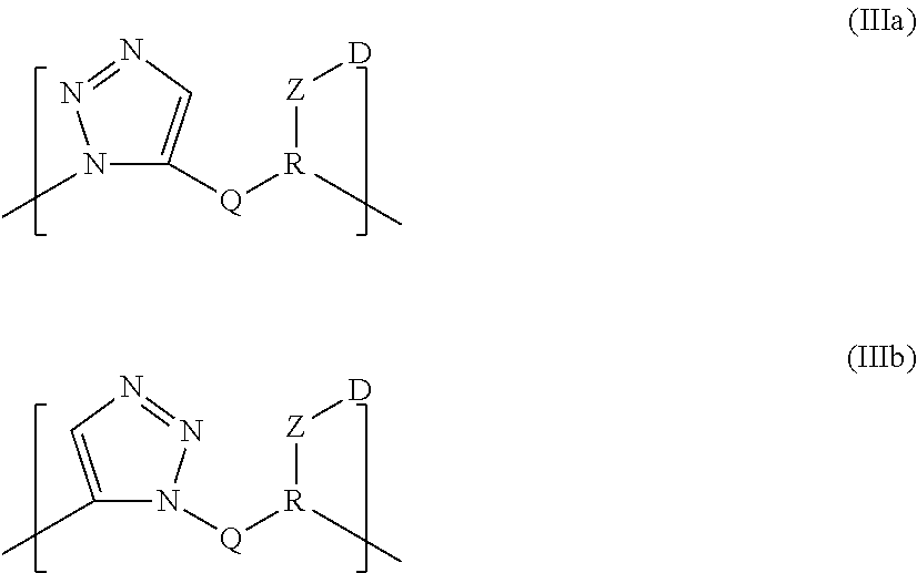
N1([Q][R](C)[Z][D])C(C)=CN=N1.C1([Q][R](C)[Z][D])=CN=NN1C
